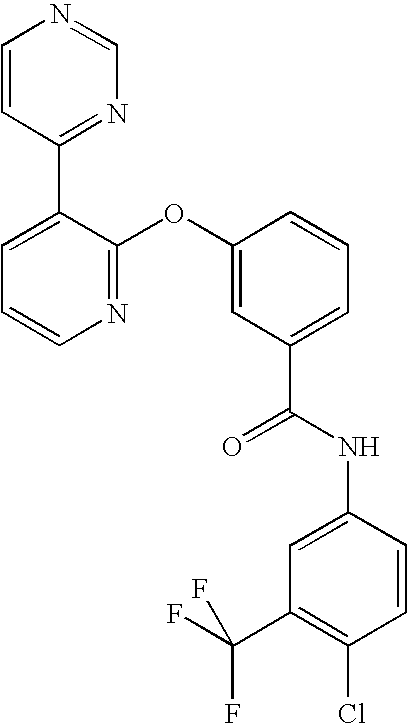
N1=C(OC2=CC(C(NC3=CC(C(F)(F)F)=C(Cl)C=C3)=O)=CC=C2)C(C2=NC=NC=C2)=CC=C1
